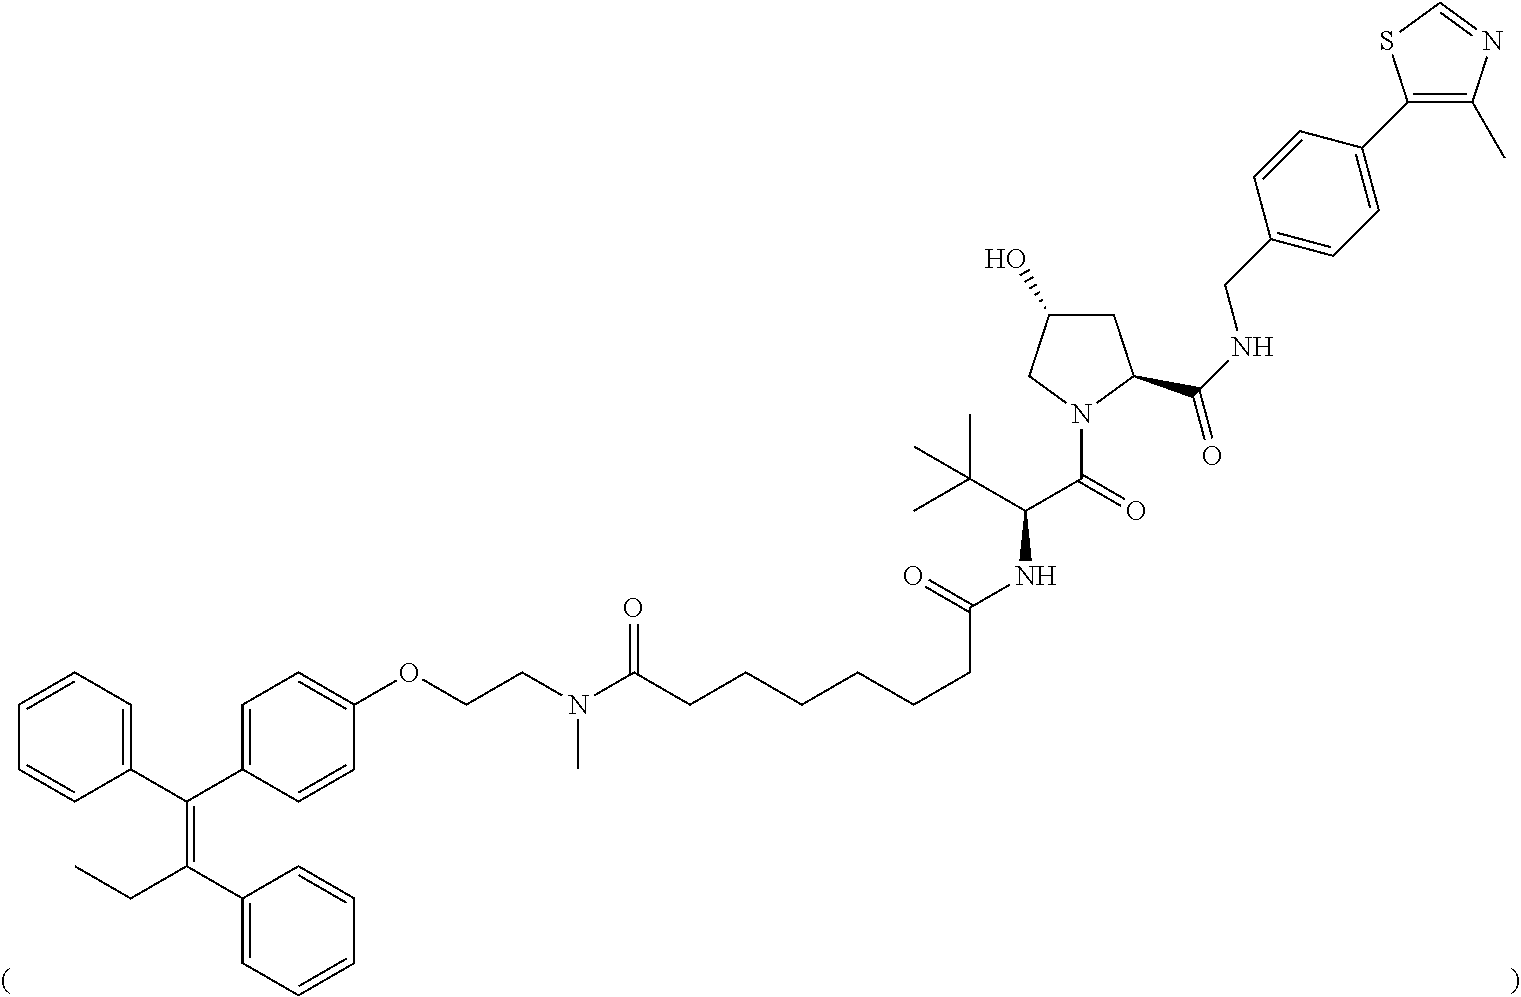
C1=C(C(C2=CC=CC=C2)=C(C2=CC=CC=C2)CC)C=CC(OCCN(C(CCCCCCC(NC(C(=O)N2C(C(NCC3=CC=C(C4=C(C)N=CS4)C=C3)=O)CC(O)C2)C(C)(C)C)=O)=O)C)=C1
